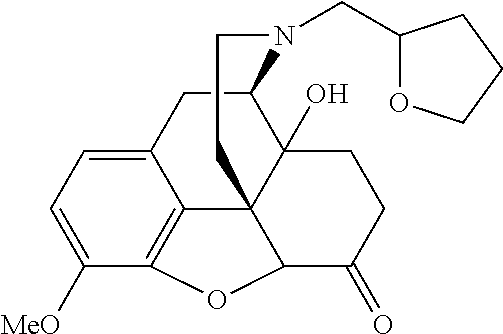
C12CC3=CC=C([MeO])C4=C3C3(C1(O)CCC(=O)C3O4)CCN2CC1OCCC1
